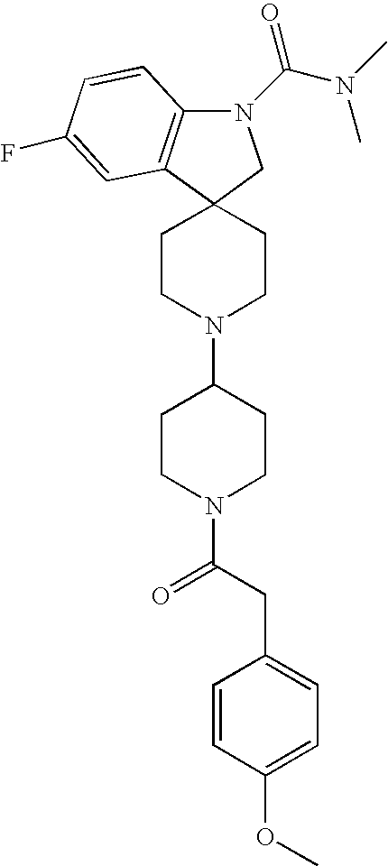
N1(C(N(C)C)=O)C2=C(C3(C1)CCN(C1CCN(C(=O)CC4=CC=C(OC)C=C4)CC1)CC3)C=C(F)C=C2
